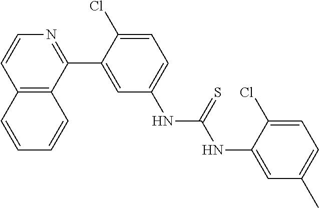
C12=C(C(C3=CC(NC(NC4=CC(C)=CC=C4Cl)=S)=CC=C3Cl)=NC=C1)C=CC=C2
